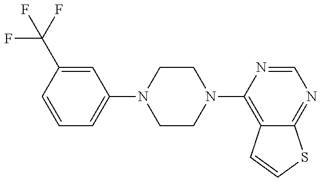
C1=CC(C(F)(F)F)=CC(N2CCN(C3=C4C(=NC=N3)SC=C4)CC2)=C1
